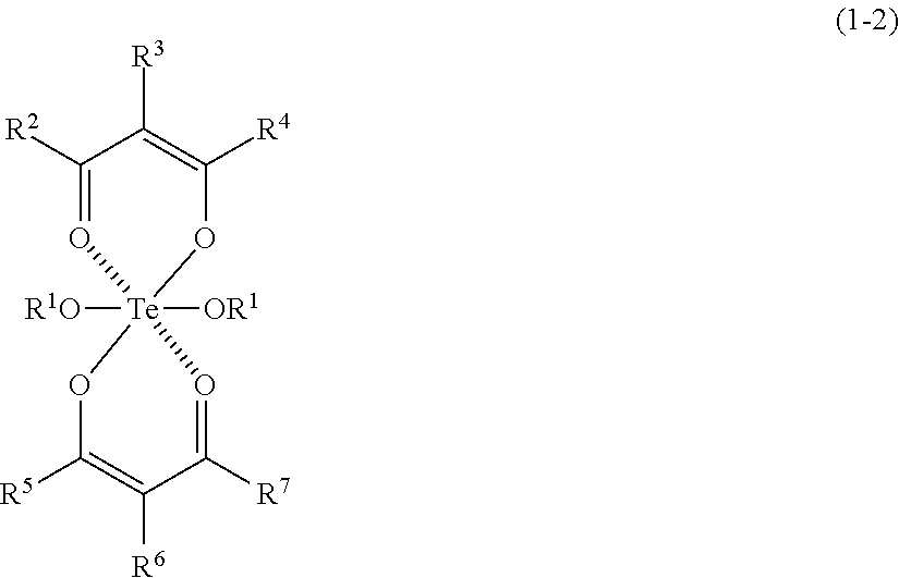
C1([R2])=O[Te]2([R1O])([OR1])(OC([R4])=C1[R3])OC([R5])=C([R6])C([R7])=O2
